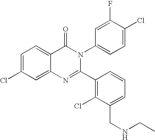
C1=C(Cl)C=C2C(=C1)C(=O)N(C1=CC=C(Cl)C(F)=C1)C(C1=C(Cl)C(CNCC)=CC=C1)=N2
